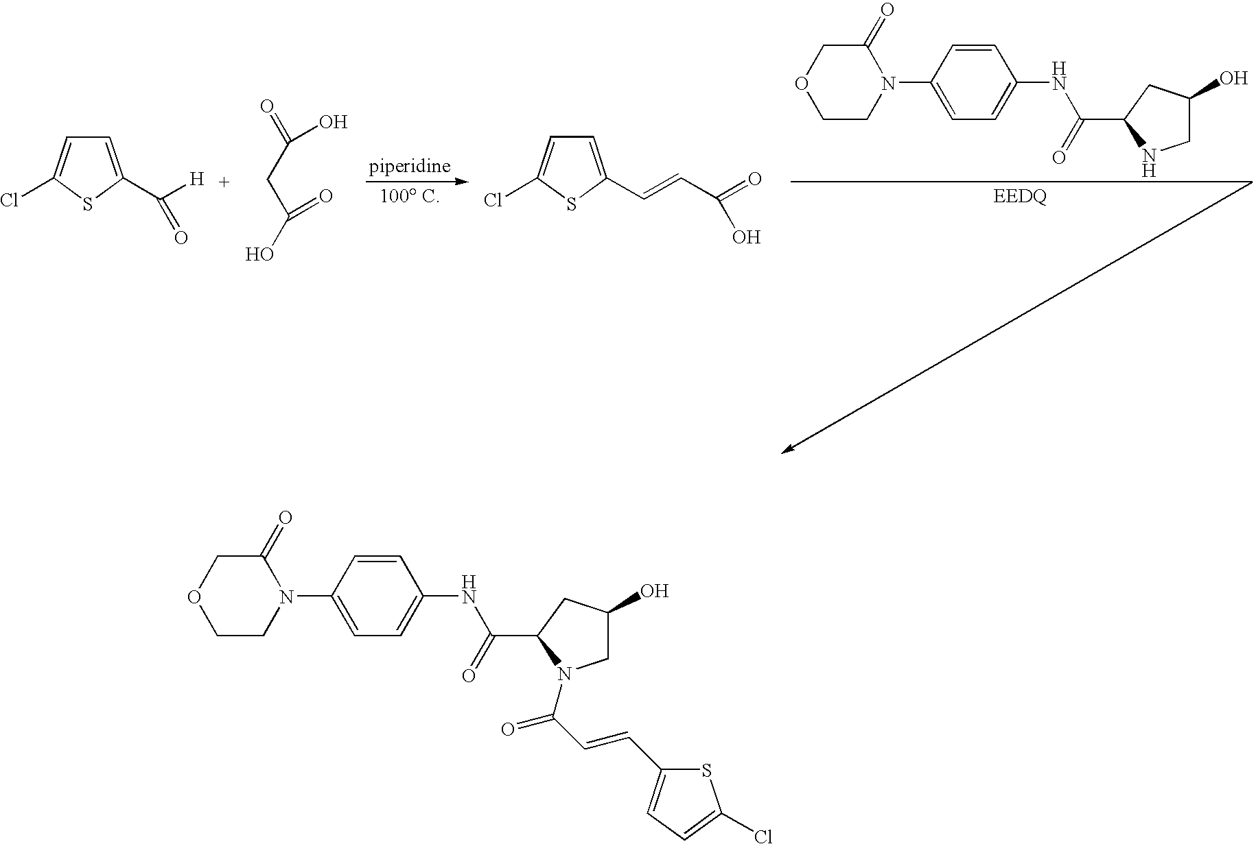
C1=C(C([H])=O)SC(Cl)=C1.O=C(CC(O)=O)O.C1=C(C=CC(=O)O)SC(Cl)=C1.C1CN(C2=CC=C(NC(=O)C3CC(O)CN3)C=C2)C(=O)CO1.C1CN(C2=CC=C(NC(=O)C3CC(O)CN3C(C=CC3=CC=C(Cl)S3)=O)C=C2)C(=O)CO1
